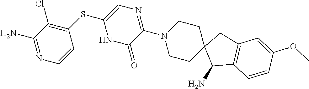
C1(N)=NC=CC(SC2=CN=C(N3CCC4(CC3)C(N)C3=C(C4)C=C(OC)C=C3)C(=O)N2)=C1Cl
